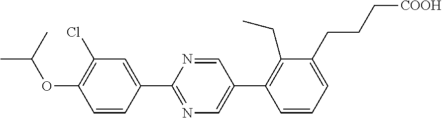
C1=CC(C2=NC=C(C3=C(CC)C(CCC[COOH])=CC=C3)C=N2)=CC(Cl)=C1OC(C)C
